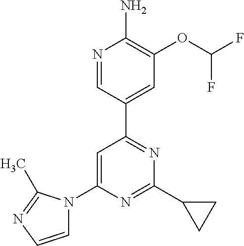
N1=CC(C2=NC(C3CC3)=NC(N3C=CN=C3C)=C2)=CC(OC(F)F)=C1N
